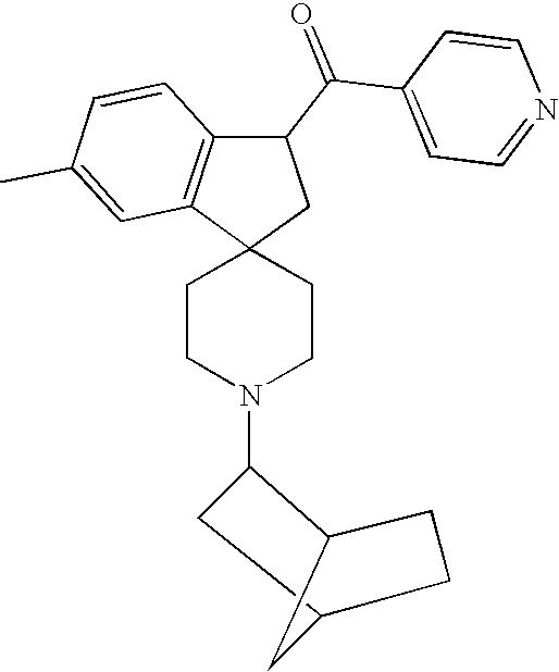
C1C2CCC(C2)C1N1CCC2(CC1)CC(C(C1=CC=NC=C1)=O)C1=C2C=C(C)C=C1
